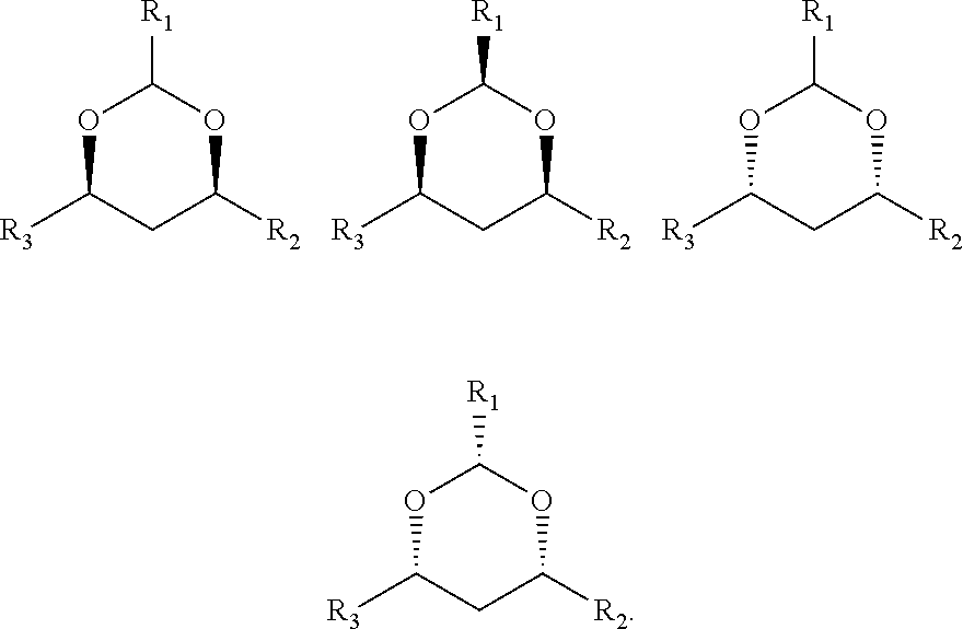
O1C([R3])CC([R2])OC1[R1].O1C([R3])CC([R2])OC1[R1].O1C([R3])CC([R2])OC1[R1].O1C([R3])CC([R2])OC1[R1]
